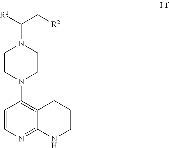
C1=CN=C2C(=C1N1CCN(C([R1])C[R2])CC1)CCCN2
